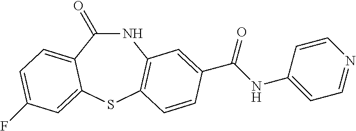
C1(=O)NC2=C(SC3=CC(F)=CC=C13)C=CC(C(NC1=CC=NC=C1)=O)=C2
